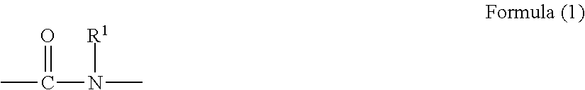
CC(N(C)[R1])=O
